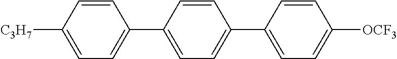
C1=CC(C2=CC=C(C3=CC=C([C3H7])C=C3)C=C2)=CC=C1[OCF3]
